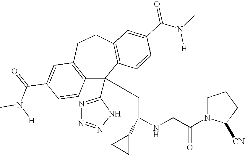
C1(C(=O)N(C)[H])=CC2=C(C=C1)C(C1=NN=NN1)(CC(NCC(N1C([CN])CCC1)=O)C1CC1)C1=C(CC2)C=C(C(N(C)[H])=O)C=C1
